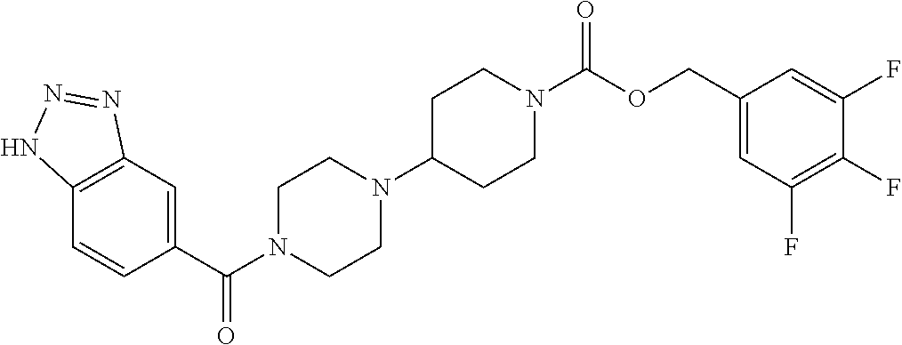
C1(C(N2CCN(C3CCN(C(OCC4=CC(F)=C(F)C(F)=C4)=O)CC3)CC2)=O)=CC2=C(C=C1)NN=N2
